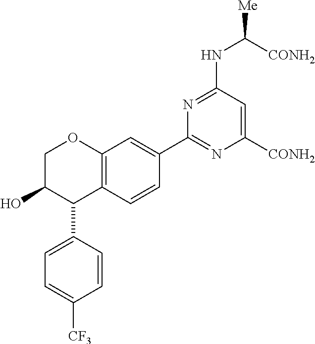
C12=C(C=CC(C3=NC([CONH2])=CC(NC([Me])[CONH2])=N3)=C1)C(C1=CC=C([CF3])C=C1)C(O)CO2
